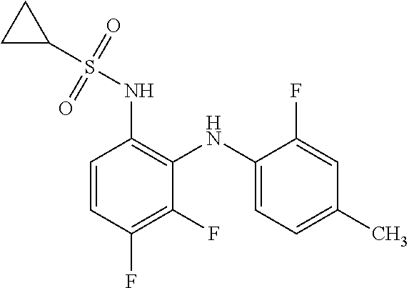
C1=CC(F)=C(F)C(NC2=CC=C(C)C=C2F)=C1NS(C1CC1)(=O)=O
